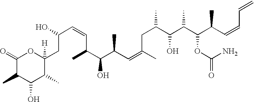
C1(C)C(O)C(C)C(CC(C=CC(C(C(C=C(C)CC(C(C(C(C(C=CC=C)C)OC(N)=O)C)O)C)C)O)C)O)([H])OC1=O
